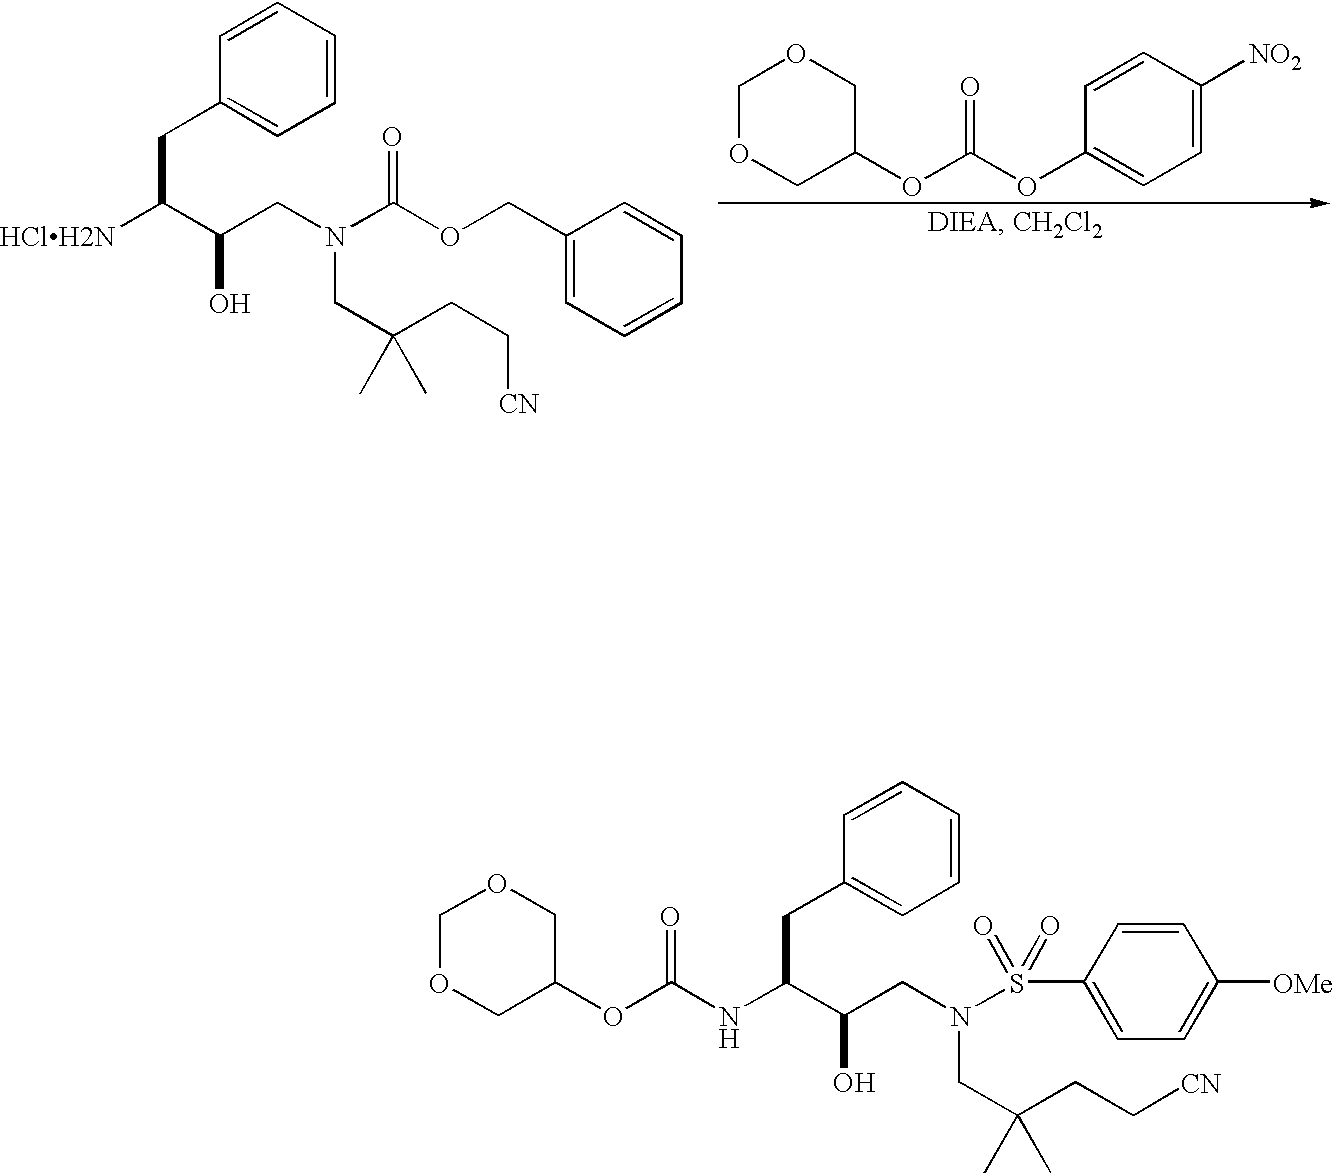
C1OCC(OC(OC2=CC=C([NO2])C=C2)=O)CO1.C1=CC=CC(CC(C(CN(CC(CC[CN])(C)C)C(=O)OCC2=CC=CC=C2)O)[HClH2N])=C1.C1OCC(OC(NC(C(CN(S(C2=CC=C([OMe])C=C2)(=O)=O)CC(CC[CN])(C)C)O)CC2=CC=CC=C2)=O)CO1
